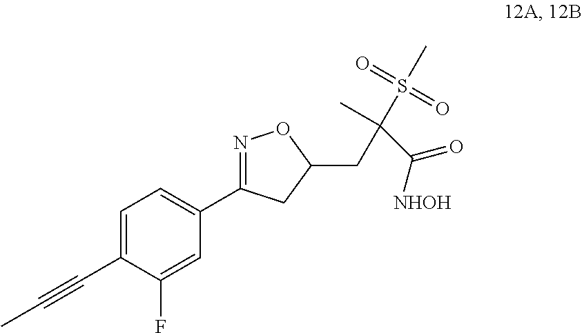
C1=C(C#CC)C(F)=CC(C2=NOC(CC(S(C)(=O)=O)(C)C([NHOH])=O)C2)=C1
